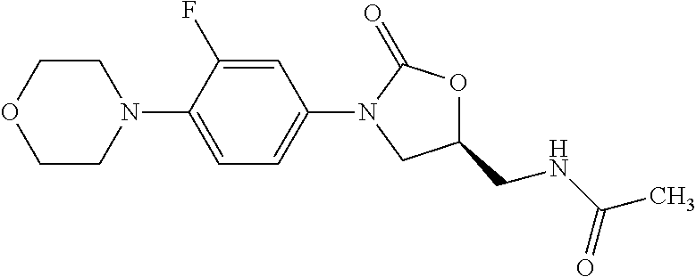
C1=C(F)C(N2CCOCC2)=CC=C1N1CC(CNC(C)=O)OC1=O
